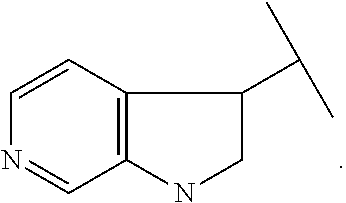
C1=NC=CC2=C1NCC2C(C)C
